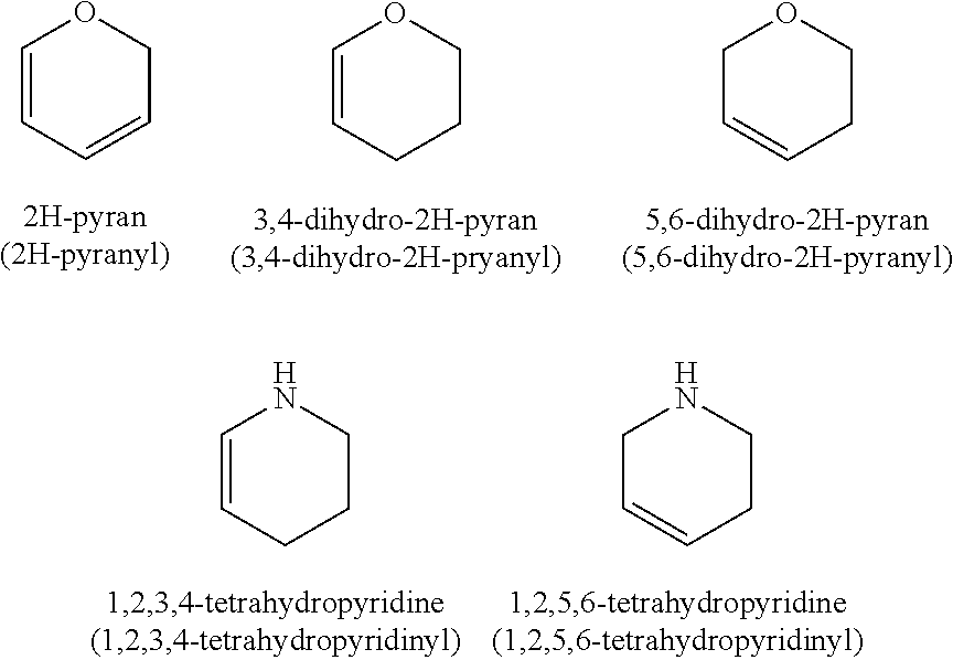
C1=CCCCO1.C1C=CCCO1.C1=CC=CCO1.C1=CCCCN1.C1C=CCCN1
